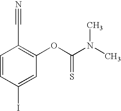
C1=CC(I)=CC(OC(=S)N(C)C)=C1C#N
